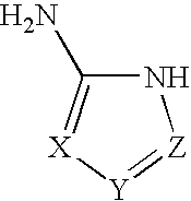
N1C(N)=[X][Y]=[Z]1
